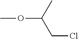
O(C(CCl)C)C
